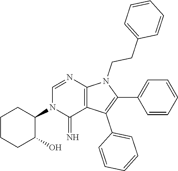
C1CCC(O)C(N2C(=N)C3=C(N=C2)N(CCC2=CC=CC=C2)C(C2=CC=CC=C2)=C3C2=CC=CC=C2)C1
